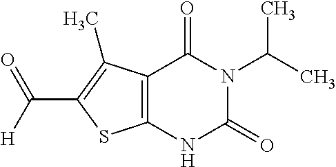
C12=C(NC(=O)N(C(C)C)C1=O)SC(C(=O)[H])=C2C
